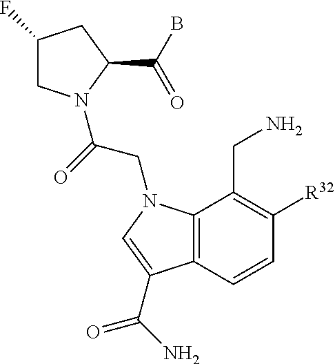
C1(F)CN(C(=O)CN2C3=C(C=CC([R32])=C3CN)C(C(=O)N)=C2)C(C(B)=O)C1
